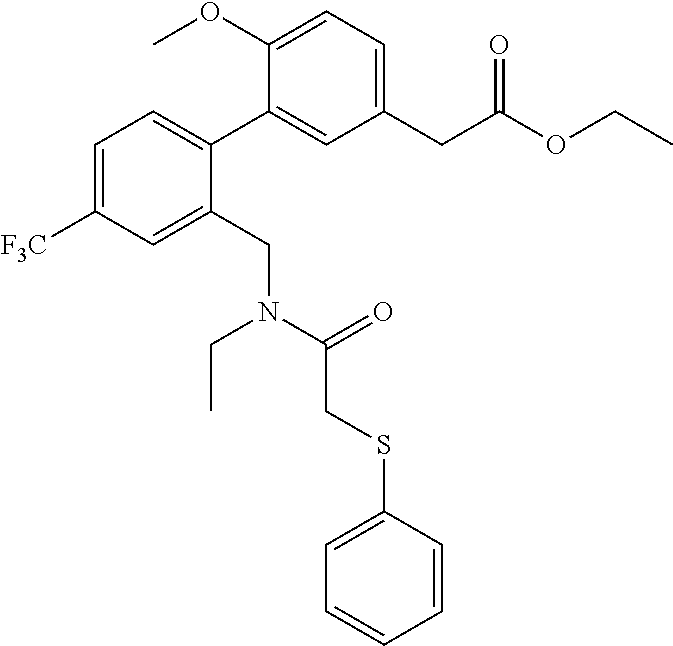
C1=C([F3C])C=C(CN(CC)C(CSC2=CC=CC=C2)=O)C(C2=CC(CC(OCC)=O)=CC=C2OC)=C1
